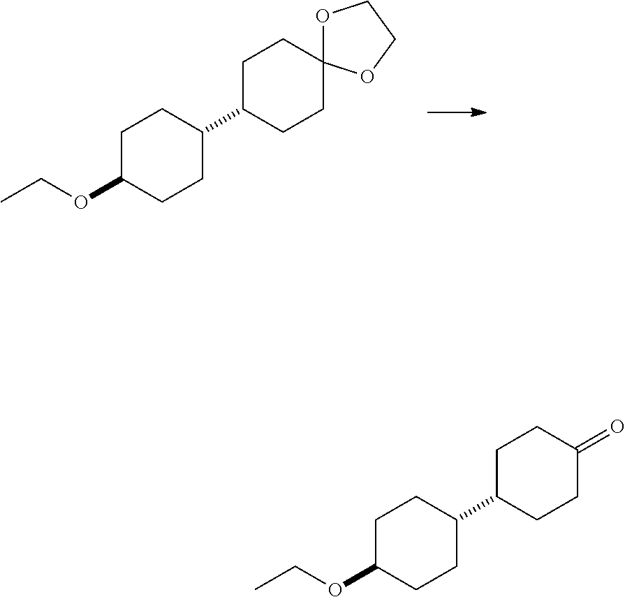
C1CC(C2CCC3(CC2)OCCO3)CCC1OCC.C1CC(C2CCC(=O)CC2)CCC1OCC
